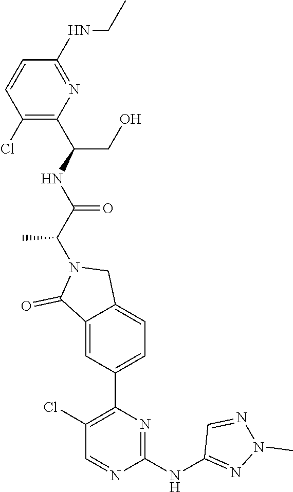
C1(NC2=NN(C)N=C2)=NC(C2=CC=C3C(=C2)C(=O)N(C(C(=O)NC(CO)C2=C(Cl)C=CC(NCC)=N2)C)C3)=C(Cl)C=N1
